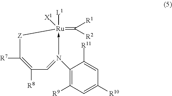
C1(N2->[Ru]([L1])(=C([R1])[R2])([X1])[Z]C([R7])=C([R8])C=2)=C([R9])C=C([R10])C=C1[R11]
